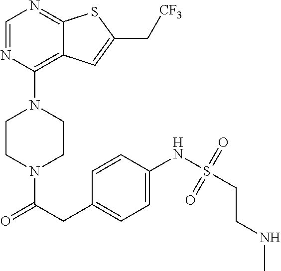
C1CN(C(CC2=CC=C(NS(CCNC)(=O)=O)C=C2)=O)CCN1C1=C2C(=NC=N1)SC(C[CF3])=C2
